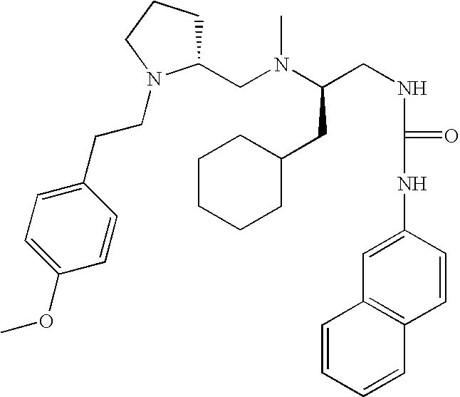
CN(C(CNC(NC1=CC2=C(C=C1)C=CC=C2)=O)CC1CCCCC1)CC1CCCN1CCC1=CC=C(OC)C=C1
